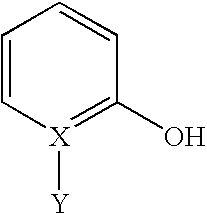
C1=C[X]([Y])=C(O)C=C1
